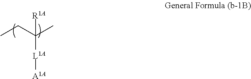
CCC(C)([L1A][A1A])[R1A]
